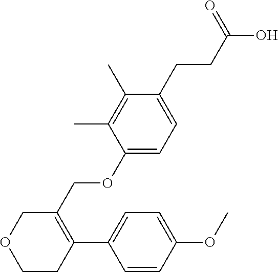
COC1=CC=C(C2=C(COC3=CC=C(CCC(=O)O)C(C)=C3C)COCC2)C=C1
